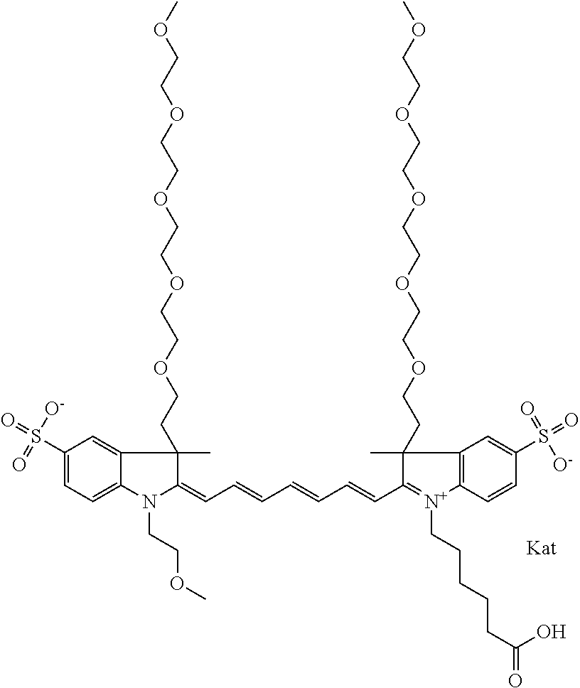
N1(CCOC)C(=CC=CC=CC=CC2=[N+](CCCCCC(=O)O)C3=C(C2(C)CCOCCOCCOCCOCCOC)C=C(S(=O)(=O)[O-])C=C3)C(C)(CCOCCOCCOCCOCCOC)C2=CC(S(=O)(=O)[O-])=CC=C12
